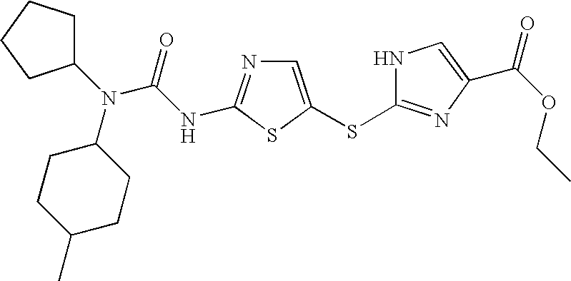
N(C1CCC(C)CC1)(C(=O)NC1=NC=C(SC2=NC(C(OCC)=O)=CN2)S1)C1CCCC1
